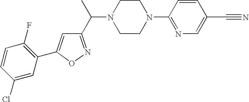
C1=CC(Cl)=CC(C2=CC(C(C)N3CCN(C4=NC=C(C#N)C=C4)CC3)=NO2)=C1F
